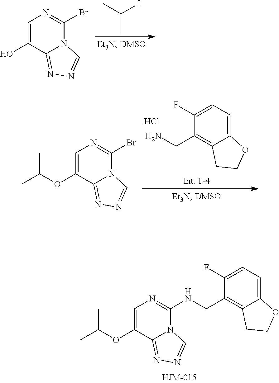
C1=C(OC(C)C)C2=NN=CN2C(Br)=N1.NCC1=C2C(=CC=C1F)OCC2.Cl.C1=C(OC(C)C)C2=NN=CN2C(NCC2=C3C(=CC=C2F)OCC3)=N1.CC(I)C.C1=C(O)C2=NN=CN2C(Br)=N1
